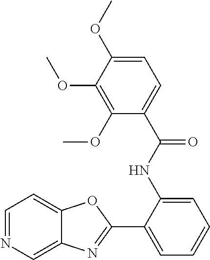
C1(C2=CC=CC=C2NC(C2=CC=C(OC)C(OC)=C2OC)=O)=NC2=CN=CC=C2O1
